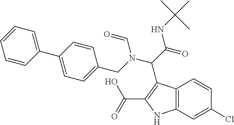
C12=C(NC(C(=O)O)=C1C(C(NC(C)(C)C)=O)N(C=O)CC1=CC=C(C3=CC=CC=C3)C=C1)C=C(Cl)C=C2
